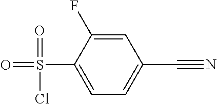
C1=C(F)C(S(=O)(=O)Cl)=CC=C1C#N
